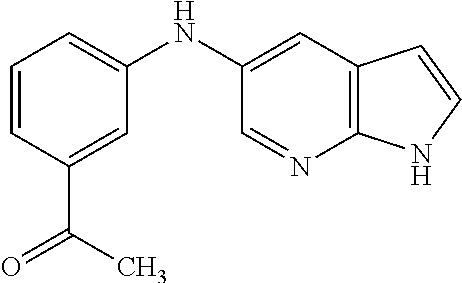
C1(NC2=CC=CC(C(=O)C)=C2)=CC2=C(N=C1)NC=C2
